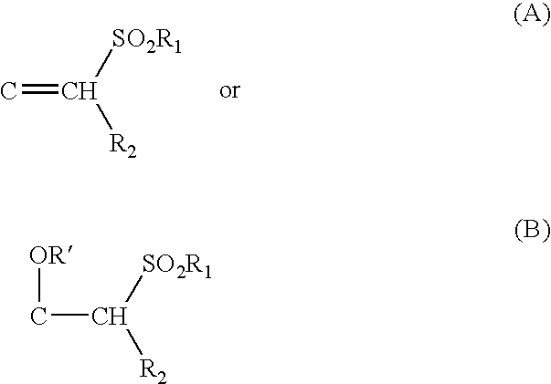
C=C([SO2R1])[R2].[OR]CC([SO2R1])[R2]
